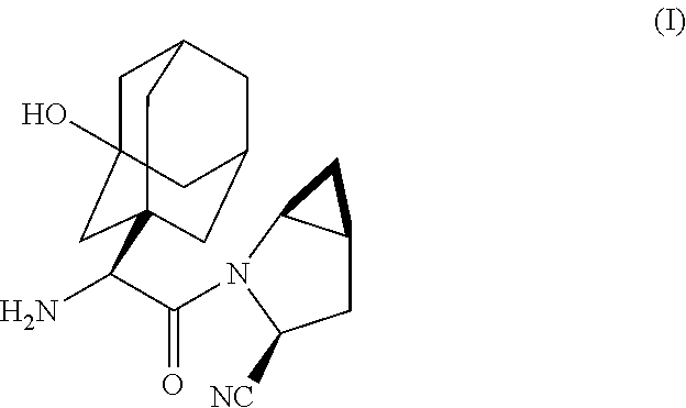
C1C2(O)CC3(C(N)C(=O)N4C([NC])CC5C4C5)CC(CC1C3)C2
